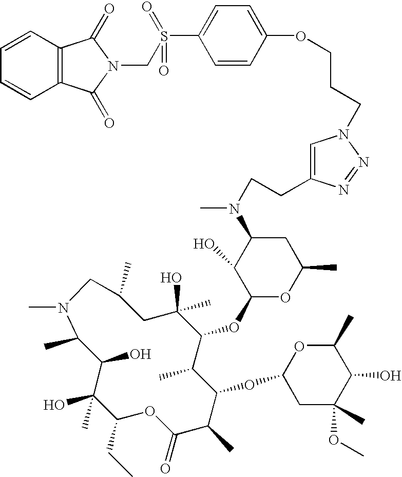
C1(CC)OC(=O)C(C)C(OC2OC(C)C(O)C(OC)(C)C2)C(C)C(OC2OC(C)CC(N(C)CCC3=CN(CCCOC4=CC=C(S(CN5C(=O)C6=C(C5=O)C=CC=C6)(=O)=O)C=C4)N=N3)C2O)C(O)(C)CC(C)CN(C)C(C)C(O)C1(O)C
